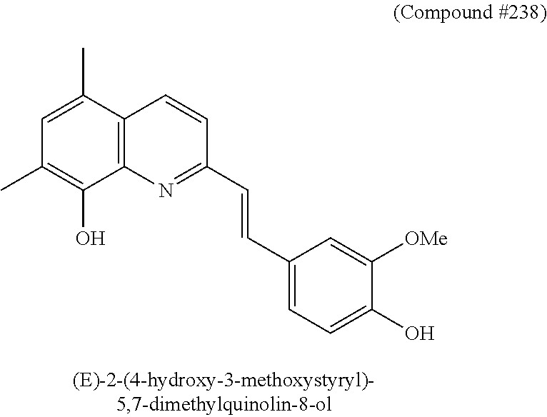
C12=C(C(C)=CC(C)=C1O)C=CC(C=CC1=CC=C(O)C([OMe])=C1)=N2
